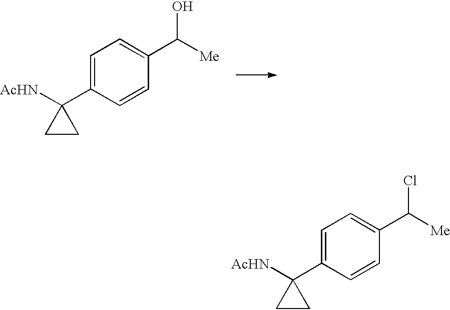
C1=C(C2([AcHN])CC2)C=CC(C([Me])Cl)=C1.C1=C(C2([AcHN])CC2)C=CC(C([Me])O)=C1
